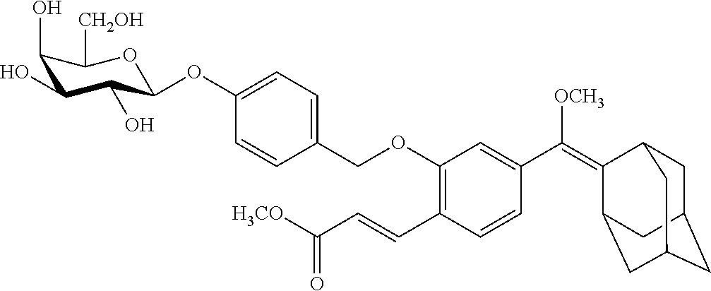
C1(OC2C(O)C(O)C(O)C([CH2OH])O2)=CC=C(COC2=C(C=CC([H3CO])=O)C=CC(C([OCH3])=C3C4CC5CC(CC3C5)C4)=C2)C=C1
